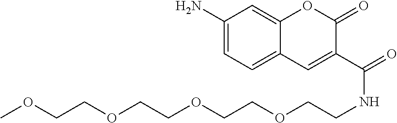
C1(N)=CC=C2C(=C1)OC(=O)C(C(=O)NCCOCCOCCOCCOC)=C2
